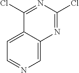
C1=C2C(=CN=C1)N=C(Cl)N=C2Cl
